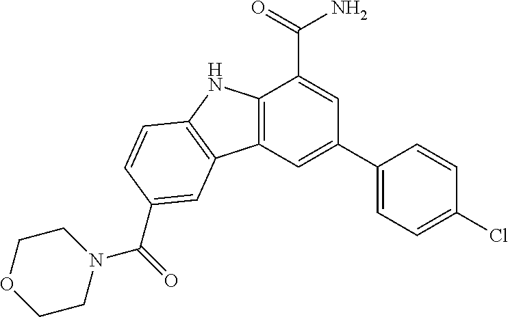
C12=C(C=C(C3=CC=C(Cl)C=C3)C=C1C(=O)N)C1=C(N2)C=CC(C(N2CCOCC2)=O)=C1
